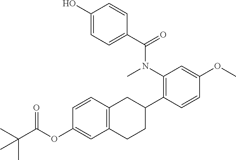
C1(O)=CC=C(C(N(C2=C(C3CC4=C(CC3)C=C(OC(C(C)(C)C)=O)C=C4)C=CC(OC)=C2)C)=O)C=C1
